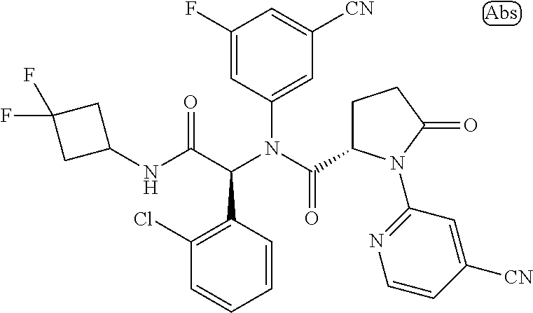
C1(N(C(C2CCC(=O)N2C2=NC=CC([CN])=C2)=O)C(C(NC2CC(F)(F)C2)=O)C2=C(Cl)C=CC=C2)=CC([CN])=CC(F)=C1
